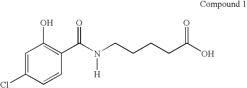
C1=C(Cl)C=CC(C(N(CCCCC(O)=O)[H])=O)=C1O
